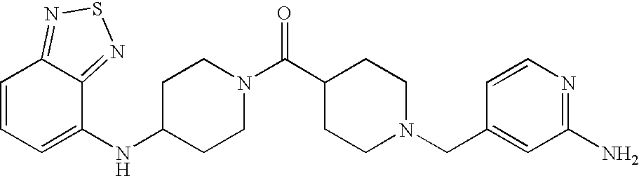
C1(NC2=CC=CC3=NSN=C23)CCN(C(C2CCN(CC3=CC(N)=NC=C3)CC2)=O)CC1
